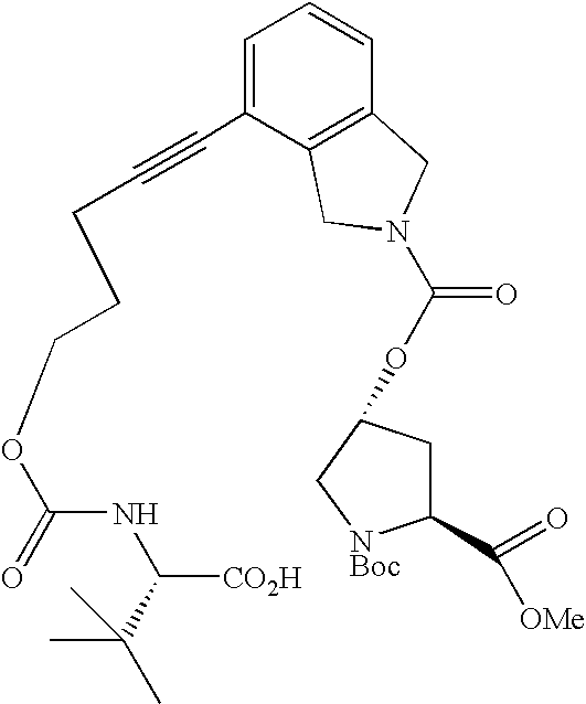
C1=C(C#CCCCOC(=O)NC([CO2H])C(C)(C)C)C2=C(C=C1)CN(C(=O)OC1CC(C(=O)[OMe])[NBoc]C1)C2
